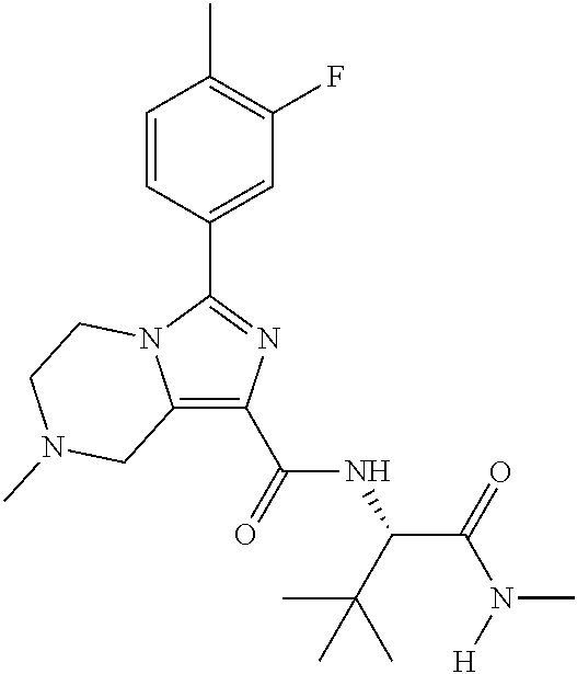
C12=C(C(=O)NC(C(=O)N([H])C)C(C)(C)C)N=C(C3=CC(F)=C(C)C=C3)N1CCN(C)C2
